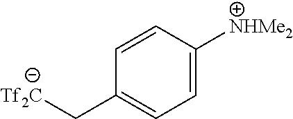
C1=CC([NHMe2])=CC=C1C[Tf2C]
